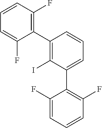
C1(F)=CC=CC(F)=C1C1=CC=CC(C2=C(F)C=CC=C2F)=C1I
